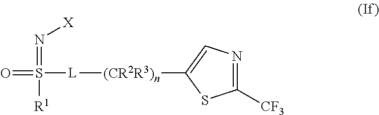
O=S([L][(CR2R3)n]C1=CN=C([CF3])S1)(=N[X])[R1]
